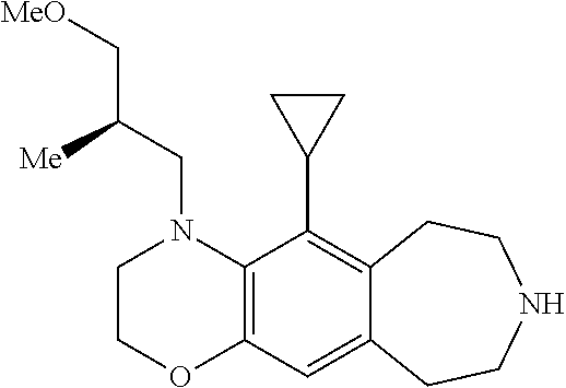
C(N1CCOC2=C1C(C1CC1)=C1C(=C2)CCNCC1)C(C[MeO])[Me]
